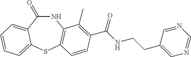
N1C(=O)C2=CC=CC=C2SC2=C1C(C)=C(C(NCCC1=CN=CN=C1)=O)C=C2
